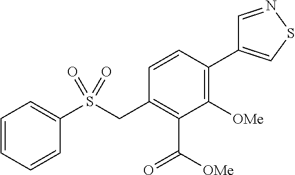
C1=CC=CC(S(CC2=C(C([OMe])=O)C([OMe])=C(C3=CSN=C3)C=C2)(=O)=O)=C1
